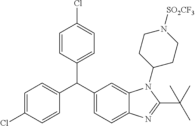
C1(C(C2=CC=C3C(=C2)N(C2CCN([SO2CF3])CC2)C(C(C)(C)C)=N3)C2=CC=C(Cl)C=C2)=CC=C(Cl)C=C1
